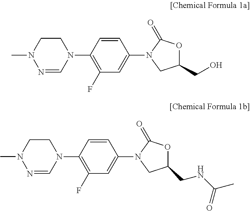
N1=CN(C2=C(F)C=C(N3C(=O)OC(CO)C3)C=C2)CCN1C.N1=CN(C2=C(F)C=C(N3C(=O)OC(CNC(C)=O)C3)C=C2)CCN1C
